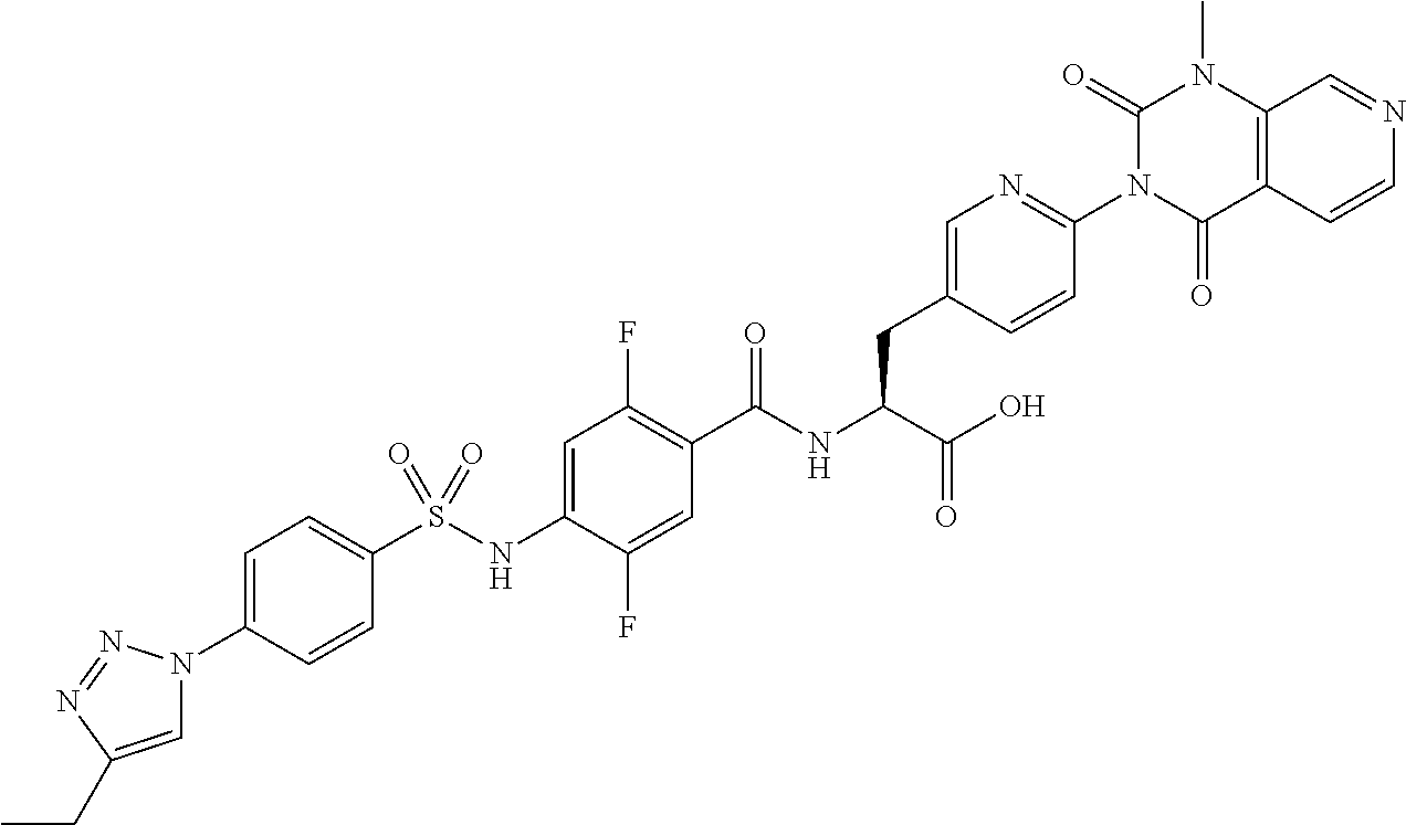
C1=C(N2C=C(CC)N=N2)C=CC(S(=O)(=O)NC2=CC(F)=C(C(=O)NC(C(O)=O)CC3=CN=C(N4C(=O)C5=C(N(C)C4=O)C=NC=C5)C=C3)C=C2F)=C1
